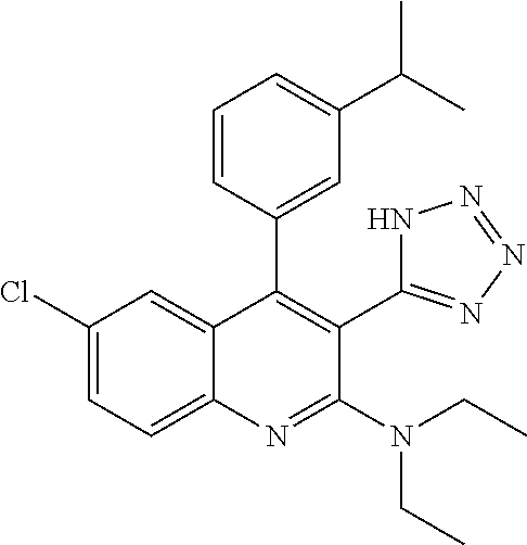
C1(Cl)=CC=C2C(=C1)C(C1=CC(C(C)C)=CC=C1)=C(C1=NN=NN1)C(N(CC)CC)=N2
